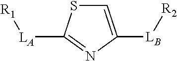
[LA]([R1])C1=NC([LB][R2])=CS1
